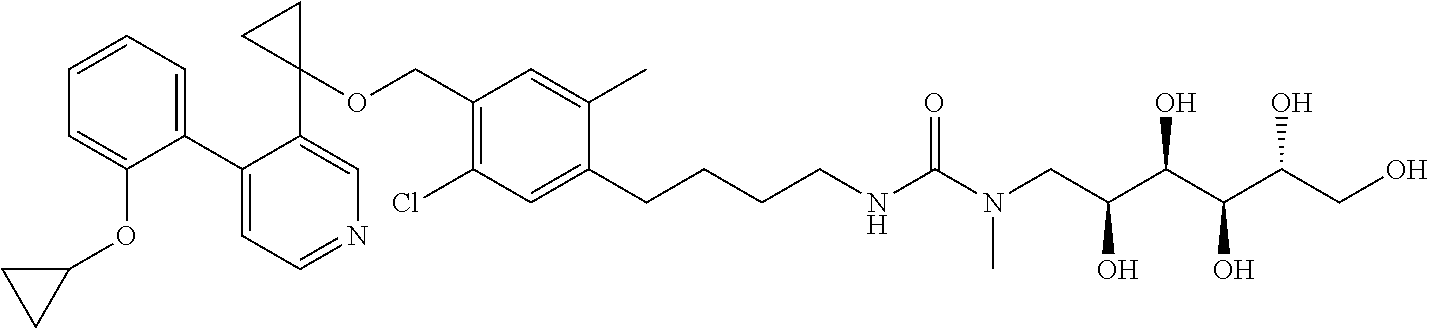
C1(C2=CC=CC=C2OC2CC2)=CC=NC=C1C1(OCC2=C(Cl)C=C(CCCCNC(N(CC(C(C(C(CO)O)O)O)O)C)=O)C(C)=C2)CC1
